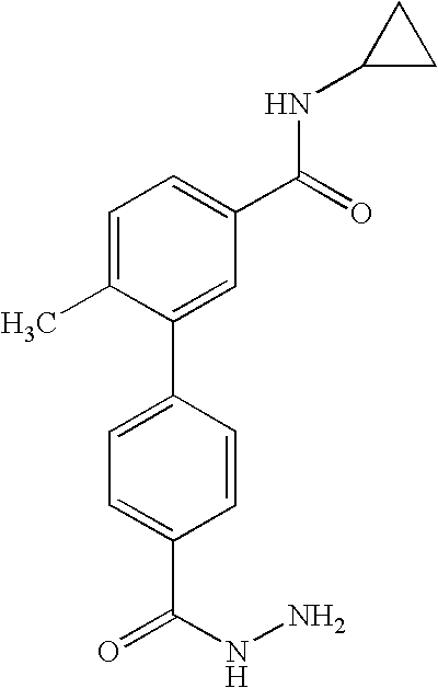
C1=CC(C(NN)=O)=CC=C1C1=CC(C(=O)NC2CC2)=CC=C1C
